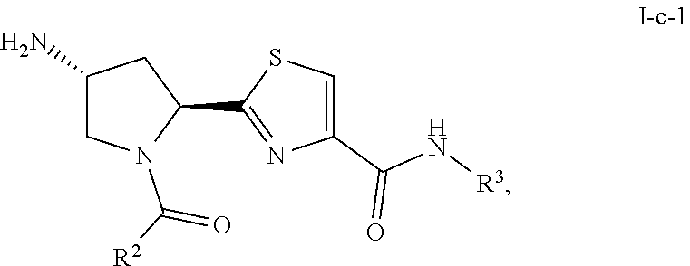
C1(N)CN(C([R2])=O)C(C2=NC(C(=O)N[R3])=CS2)C1
